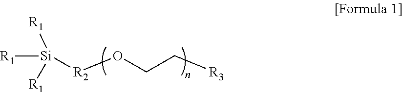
[Si]([R2]OCC[R3])([R1])([R1])[R1]
